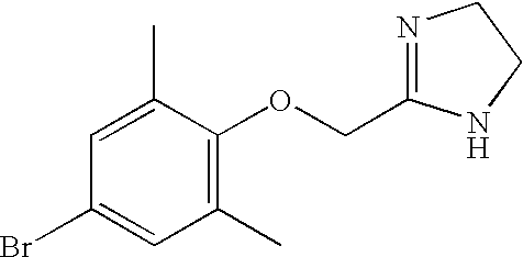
C1(C)=C(OCC2=NCCN2)C(C)=CC(Br)=C1
